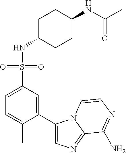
C1(C)=CC=C(S(NC2CCC(NC(C)=O)CC2)(=O)=O)C=C1C1=CN=C2N1C=CN=C2N
